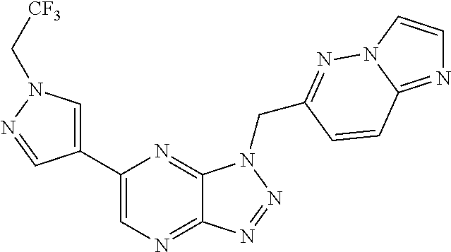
C1=C(C2=CN=C3C(=N2)N(CC2=NN4C=CN=C4C=C2)N=N3)C=NN1C[CF3]
